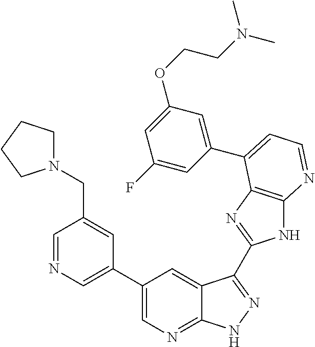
C1(C2=CN=CC(CN3CCCC3)=C2)=CN=C2C(=C1)C(C1=NC3=C(N1)N=CC=C3C1=CC(OCCN(C)C)=CC(F)=C1)=NN2
